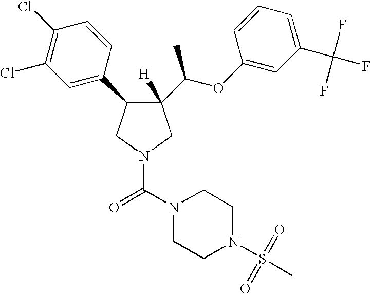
C1(C(OC2=CC(C(F)(F)F)=CC=C2)C)([H])C(C2=CC(Cl)=C(Cl)C=C2)CN(C(N2CCN(S(C)(=O)=O)CC2)=O)C1
